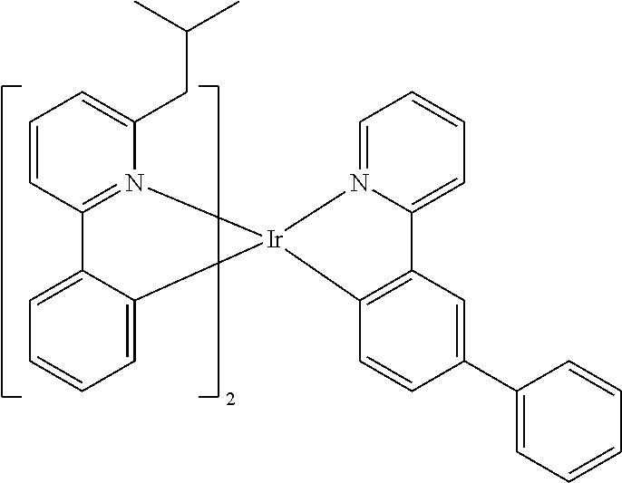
C1=CC2=N(C(CC(C)C)=C1)[Ir]1(C3=CC=CC=C32)N2=CC=CC=C2C2=C1C=CC(C1=CC=CC=C1)=C2
